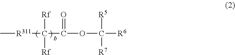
[Rf]C([Rf])(C(OC([R6])([R5])[R7])=O)[R311]C
